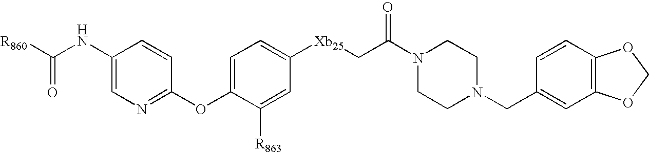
C1(OC2=CC=C([Xb25]CC(N3CCN(CC4=CC5=C(C=C4)OCO5)CC3)=O)C=C2[R863])=NC=C(NC([R860])=O)C=C1
